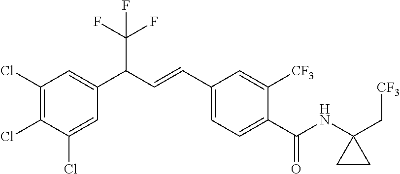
C1(Cl)=CC(C(C=CC2=CC=C(C(NC3(C[CF3])CC3)=O)C([CF3])=C2)C(F)(F)F)=CC(Cl)=C1Cl
